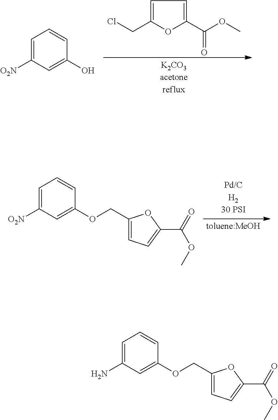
C1=C(CCl)OC(C(=O)OC)=C1.C1=C([O2N])C=C(O)C=C1.C1=C([O2N])C=C(OCC2=CC=C(C(OC)=O)O2)C=C1.C1=C(N)C=C(OCC2=CC=C(C(OC)=O)O2)C=C1
